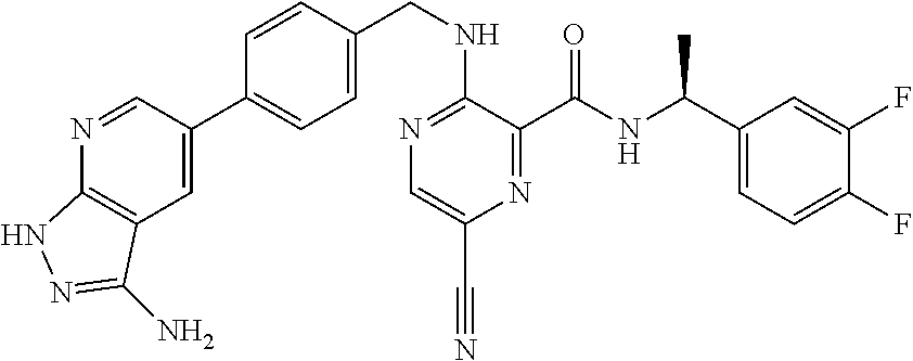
C1=C(C2=CC=C(CNC3=NC=C(C#N)N=C3C(NC(C3=CC=C(F)C(F)=C3)C)=O)C=C2)C=NC2=C1C(N)=NN2
